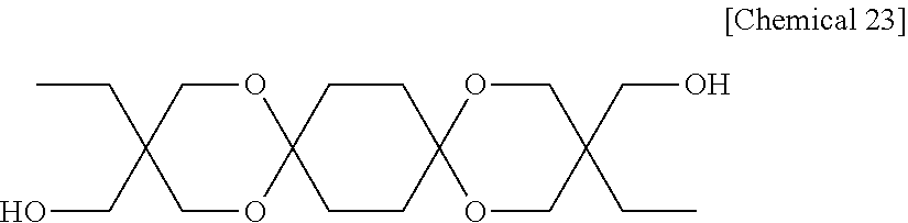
C1OC2(OCC1(CC)CO)CCC1(CC2)OCC(CO)(CC)CO1
